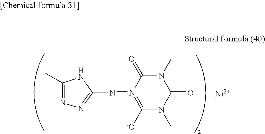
C1(C)=NN=C(N=N2=C([-O])N(C)C(=O)N(C)C2=O)N1.[Ni]
